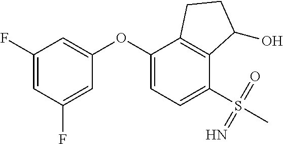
C1(F)=CC(F)=CC(OC2=CC=C(S(C)(=N)=O)C3=C2CCC3O)=C1
